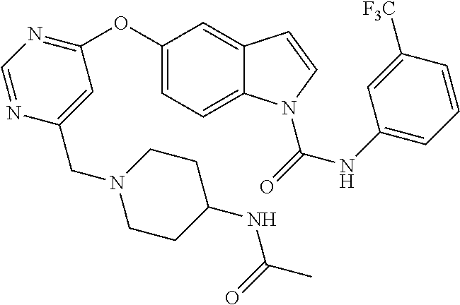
C1(OC2=NC=NC(CN3CCC(NC(C)=O)CC3)=C2)=CC=C2C(=C1)C=CN2C(=O)NC1=CC=CC([F3C])=C1
